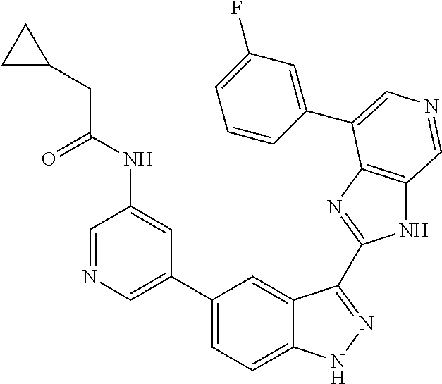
C1(C2=CN=CC(NC(CC3CC3)=O)=C2)=CC=C2C(=C1)C(C1=NC3=C(N1)C=NC=C3C1=CC(F)=CC=C1)=NN2
